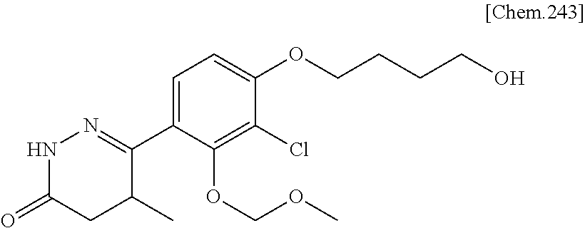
C1(C2=NNC(=O)CC2C)=CC=C(OCCCCO)C(Cl)=C1OCOC
